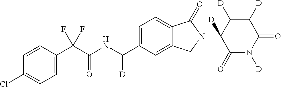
C1=CC(C(C(NC(C2=CC=C3C(=C2)CN(C2([D])C(=O)N([D])C(=O)C([D])C2[D])C3=O)[D])=O)(F)F)=CC=C1Cl
